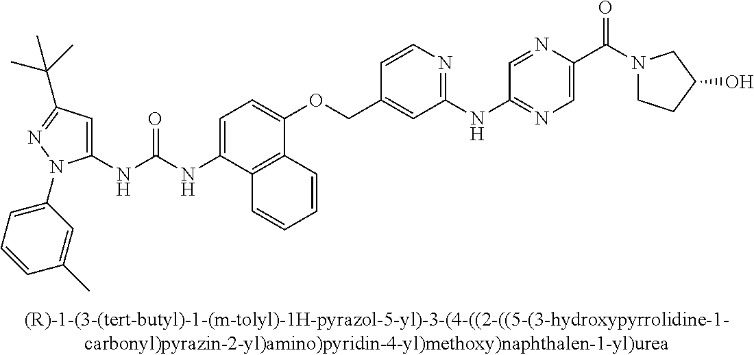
N(C(NC1=CC(C(C)(C)C)=NN1C1=CC=CC(C)=C1)=O)C1=CC=C(OCC2=CC(NC3=NC=C(C(=O)N4CCC(O)C4)N=C3)=NC=C2)C2=C1C=CC=C2
